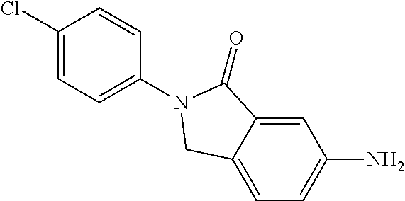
C12=CC(N)=CC=C1CN(C1=CC=C(Cl)C=C1)C2=O
